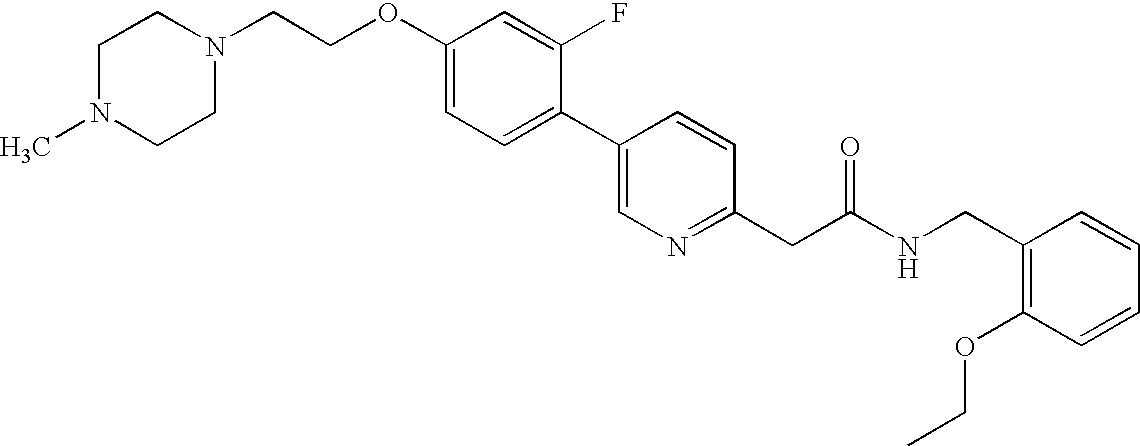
C1N(C)CCN(CCOC2=CC=C(C3=CN=C(CC(NCC4=C(OCC)C=CC=C4)=O)C=C3)C(F)=C2)C1
